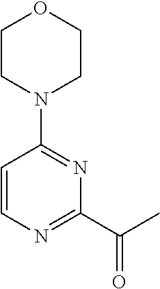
C1CN(C2=NC(C(=O)C)=NC=C2)CCO1
